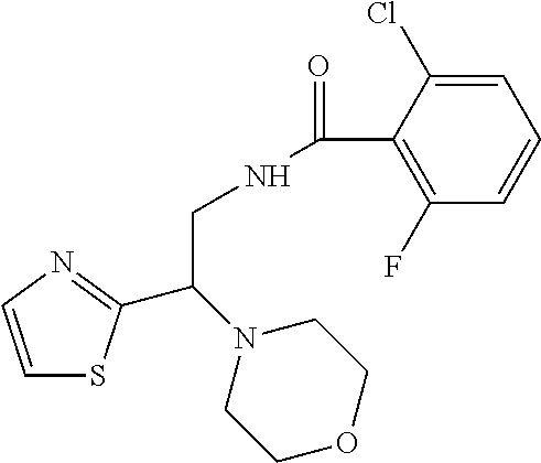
C1=CN=C(C(N2CCOCC2)CNC(=O)C2=C(F)C=CC=C2Cl)S1
